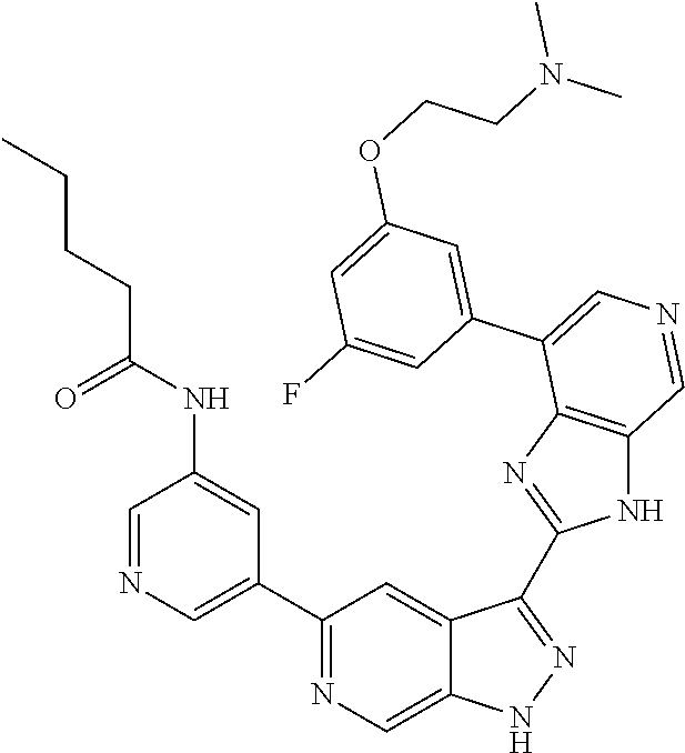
C1(C2=CN=CC(NC(CCCC)=O)=C2)=NC=C2C(=C1)C(C1=NC3=C(N1)C=NC=C3C1=CC(OCCN(C)C)=CC(F)=C1)=NN2
